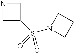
C1C(S(N2CCC2)(=O)=O)CN1
